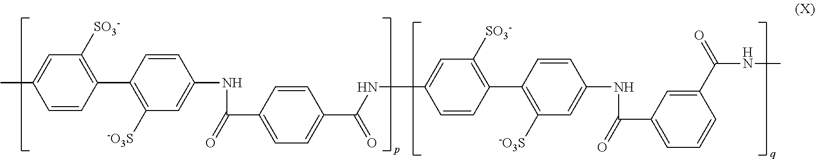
C1=CC(C2=C([-O3S])C=C(NC(=O)C3=CC=C(C(=O)NC4=CC([SO3-])=C(C5=C([-O3S])C=C(NC(=O)C6=CC=CC(C(=O)NC)=C6)C=C5)C=C4)C=C3)C=C2)=C([SO3-])C=C1C
